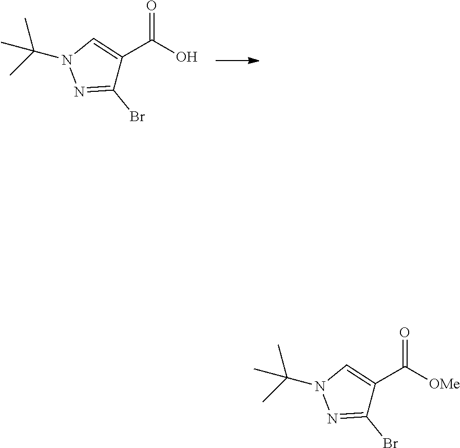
N1=C(Br)C(C(O)=O)=CN1C(C)(C)C.N1=C(Br)C(C([OMe])=O)=CN1C(C)(C)C
